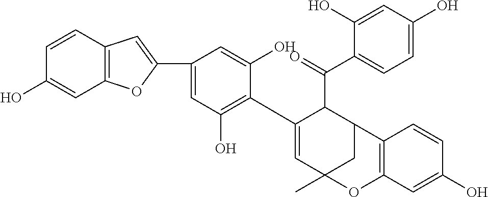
C12=C(C=CC(O)=C1)C=C(C1=CC(O)=C(C3=CC4(C)CC(C3C(=O)C3=CC=C(O)C=C3O)C3=C(O4)C=C(O)C=C3)C(O)=C1)O2
